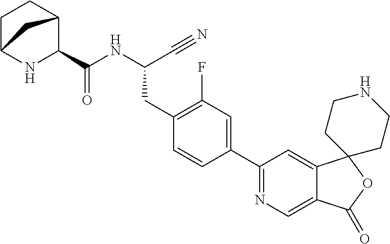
N(C(C#N)CC1=C(F)C=C(C2=NC=C3C(=C2)C2(OC3=O)CCNCC2)C=C1)C(=O)C1C2CCC(N1)C2
